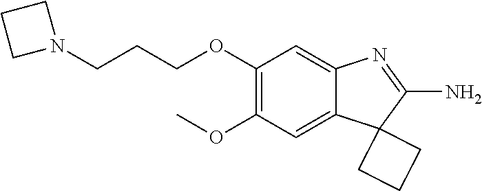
N1(CCCOC2=C(OC)C=C3C(=C2)N=C(N)C32CCC2)CCC1
